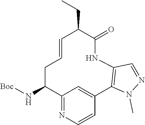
N([Boc])C1C2=NC=CC(=C2)C2=C(NC(=O)C(CC)C=CC1)C=NN2C
